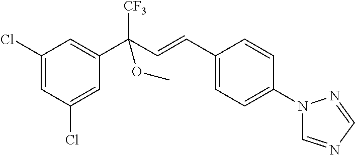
C1(Cl)=CC(Cl)=CC(C([CF3])(C=CC2=CC=C(N3C=NC=N3)C=C2)OC)=C1
